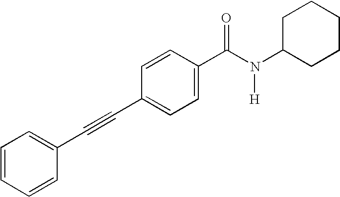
C1=CC=CC(C#CC2=CC=C(C(N([H])C3CCCCC3)=O)C=C2)=C1
